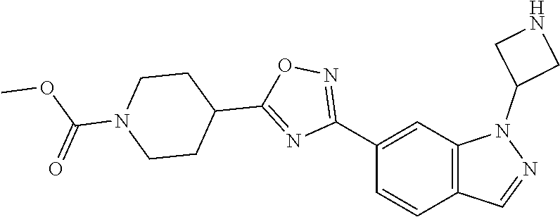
C1(C2=NOC(C3CCN(C(OC)=O)CC3)=N2)=CC2=C(C=C1)C=NN2C1CNC1
